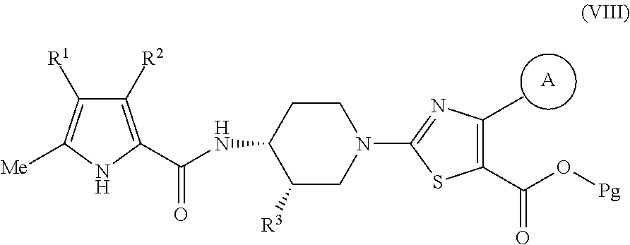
C(NC1C([R3])CN(C2=NC(C)=C(C(O[Pg])=O)S2)CC1)(=O)C1=C([R2])C([R1])=C([Me])N1.[A]
